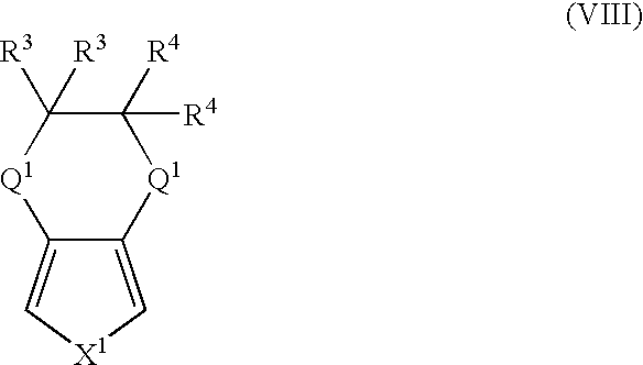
C12=C[X1]C=C1[Q1]C([R3])([R3])C([R4])([R4])[Q1]2
